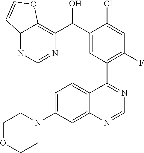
C1=C(N2CCOCC2)C=C2C(=C1)C(C1=C(F)C=C(Cl)C(C(O)C3=C4C(=NC=N3)C=CO4)=C1)=NC=N2
